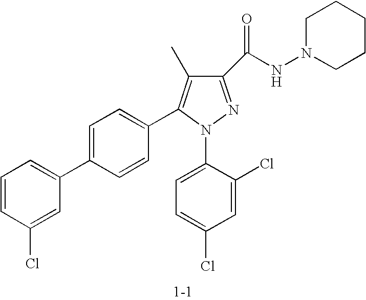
C1(C(NN2CCCCC2)=O)=NN(C2=CC=C(Cl)C=C2Cl)C(C2=CC=C(C3=CC=CC(Cl)=C3)C=C2)=C1C
